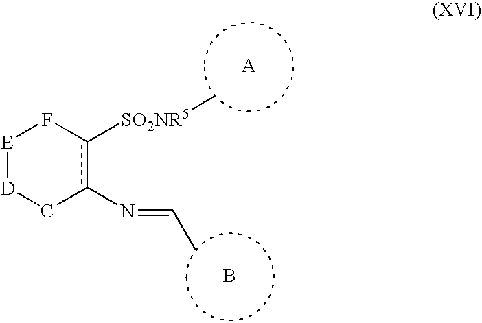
B.[E]1[D]Cc(N=CC)c([SO2NR5]C)F1
